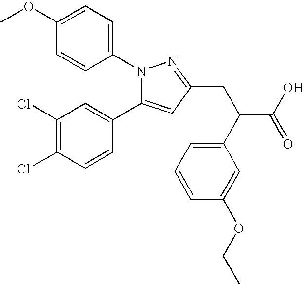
C1=C(OC)C=CC(N2C(C3=CC(Cl)=C(Cl)C=C3)=CC(CC(C(O)=O)C3=CC=CC(OCC)=C3)=N2)=C1
